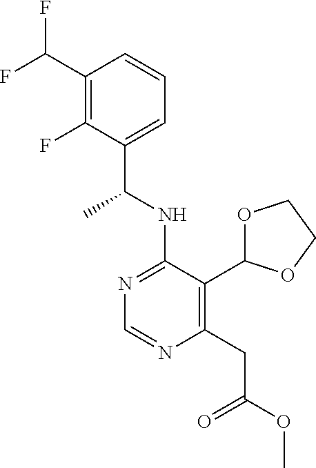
N1=C(NC(C)C2=CC=CC(C(F)F)=C2F)C(C2OCCO2)=C(CC(=O)OC)N=C1
